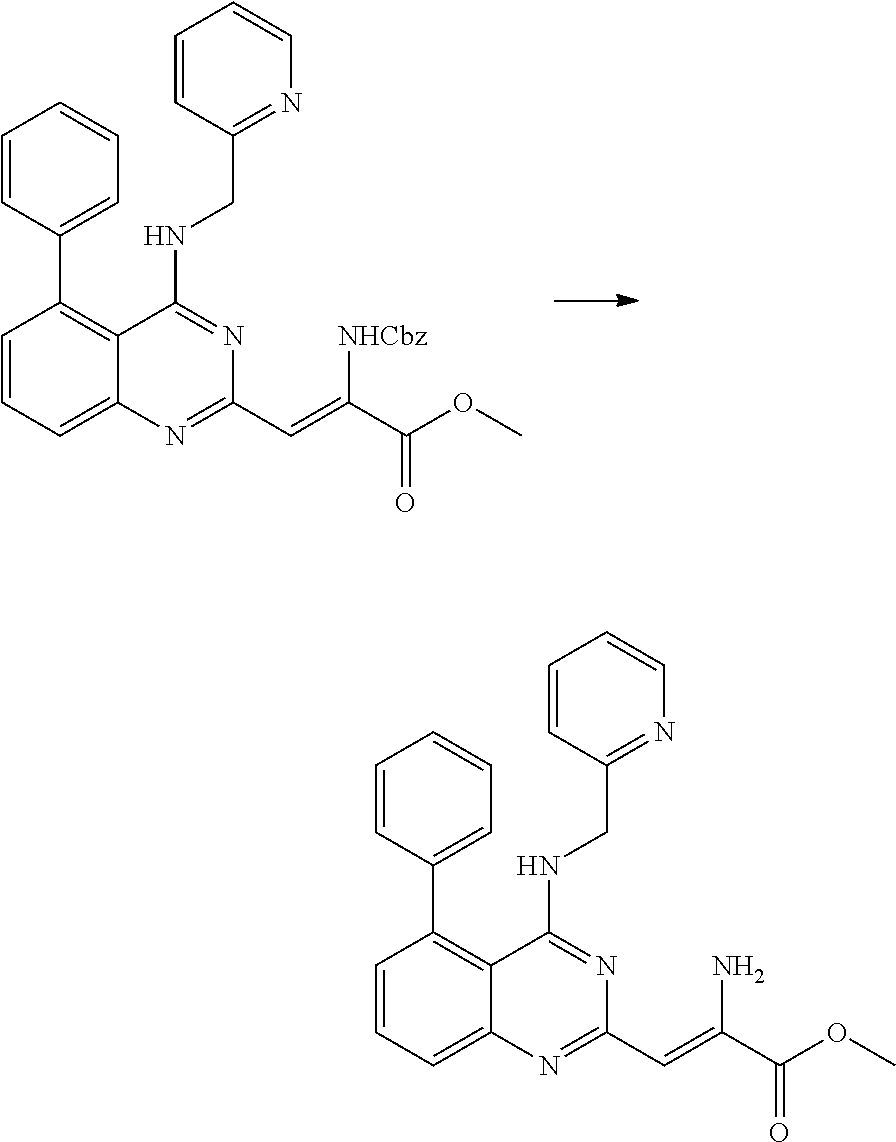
C1=CC=C2C(=C1C1=CC=CC=C1)C(NCC1=NC=CC=C1)=NC(C=C(C(OC)=O)N)=N2.C1=CC=C2C(=C1C1=CC=CC=C1)C(NCC1=NC=CC=C1)=NC(C=C(C(OC)=O)[NHCbz])=N2
